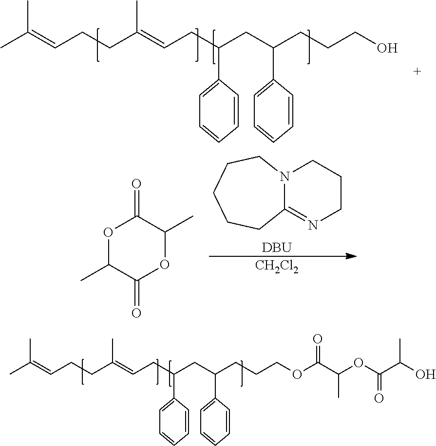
C(CC(=CCC(CC(CCCOC(C(OC(C(O)C)=O)C)=O)C1=CC=CC=C1)C1=CC=CC=C1)C)C=C(C)C.C(CC(=CCC(CC(CCCO)C1=CC=CC=C1)C1=CC=CC=C1)C)C=C(C)C.N12C(=NCCC1)CCCCC2.[DBU].[CH2Cl2].O1C(C)C(=O)OC(C)C1=O
